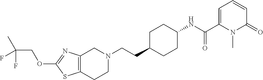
C12=C(CCN(CCC3CCC(NC(C4=CC=CC(=O)N4C)=O)CC3)C1)SC(OCC(C)(F)F)=N2
